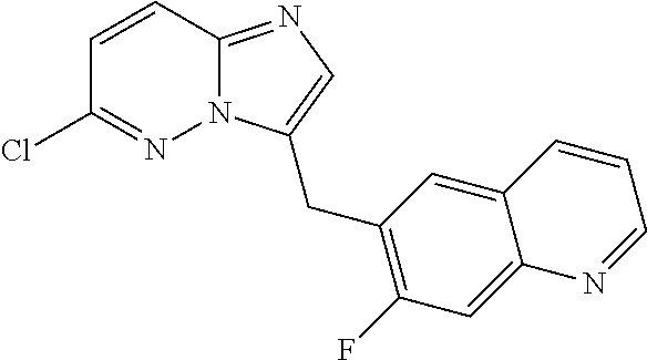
C1=CC2=NC=C(CC3=C(F)C=C4C(=C3)C=CC=N4)N2N=C1Cl
